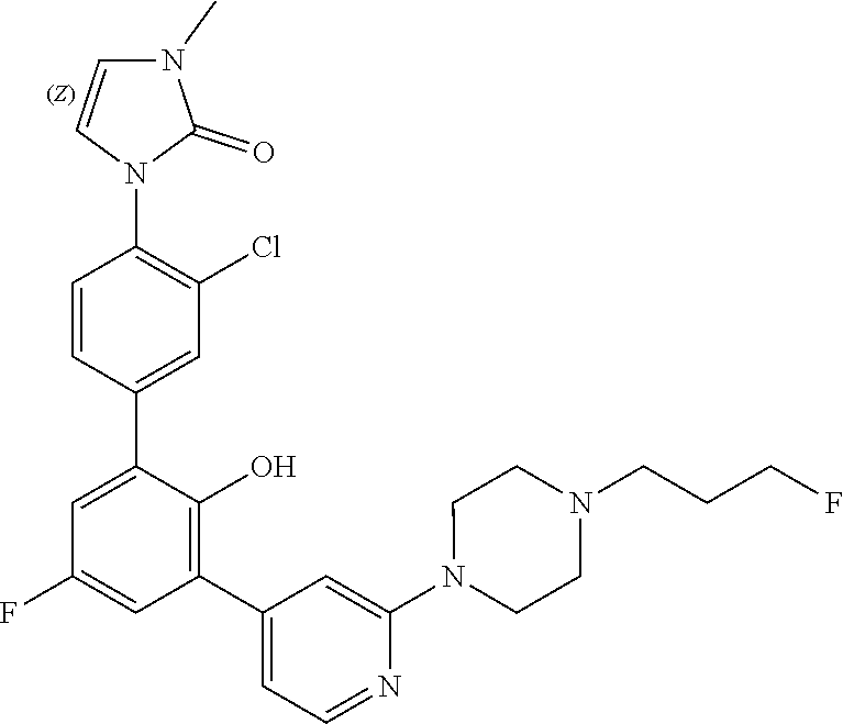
C1=C(C2=CC(Cl)=C(N3C=CN(C)C3=O)C=C2)C(O)=C(C2=CC=NC(N3CCN(CCCF)CC3)=C2)C=C1F
